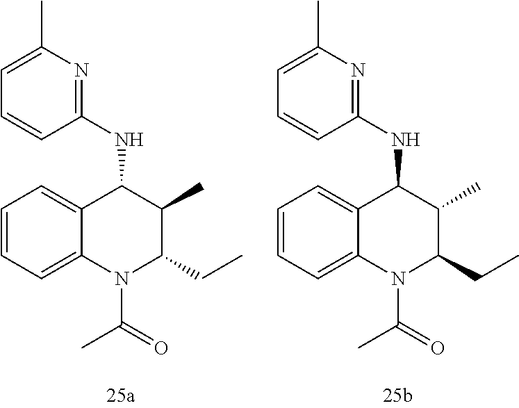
C1=CC=C2C(=C1)C(NC1=NC(C)=CC=C1)C(C)C(CC)N2C(=O)C.C1=CC=C2C(=C1)C(NC1=NC(C)=CC=C1)C(C)C(CC)N2C(=O)C
